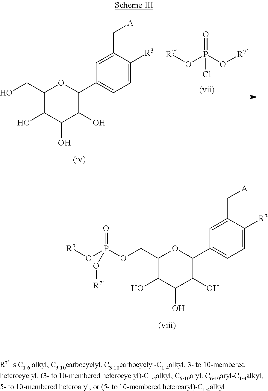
C1(CO)C(O)C(O)C(O)C(C2=CC=C([R3])C(C[A])=C2)O1.O=P(O[R7])(O[R7])Cl.C1(COP(=O)(O[R7])O[R7])C(O)C(O)C(O)C(C2=CC=C([R3])C(C[A])=C2)O1
